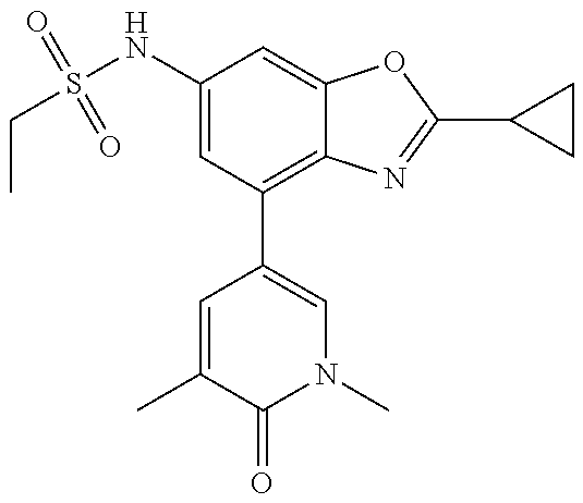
CCS(NC1=CC(C2=CN(C)C(=O)C(C)=C2)=C2C(=C1)OC(C1CC1)=N2)(=O)=O
